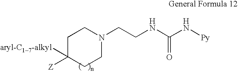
C1C([aryl-C17-alkyl])([Z])CCN(CCNC(N[Py])=O)C1
